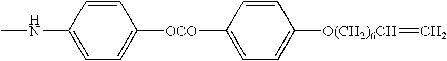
CNC1=CC=C([OCO]C2=CC=C([O(CH2)6CH]=C)C=C2)C=C1
